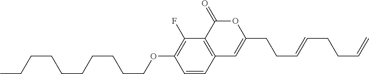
C1=CC2=C(C(F)=C1OCCCCCCCCCC)C(=O)OC(CCC=CCCC=C)=C2
